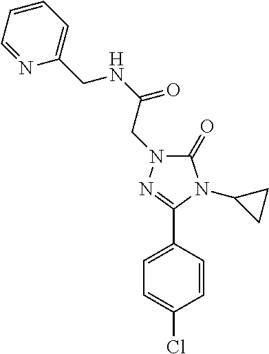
C1=NC(CNC(=O)CN2C(=O)N(C3CC3)C(C3=CC=C(Cl)C=C3)=N2)=CC=C1
